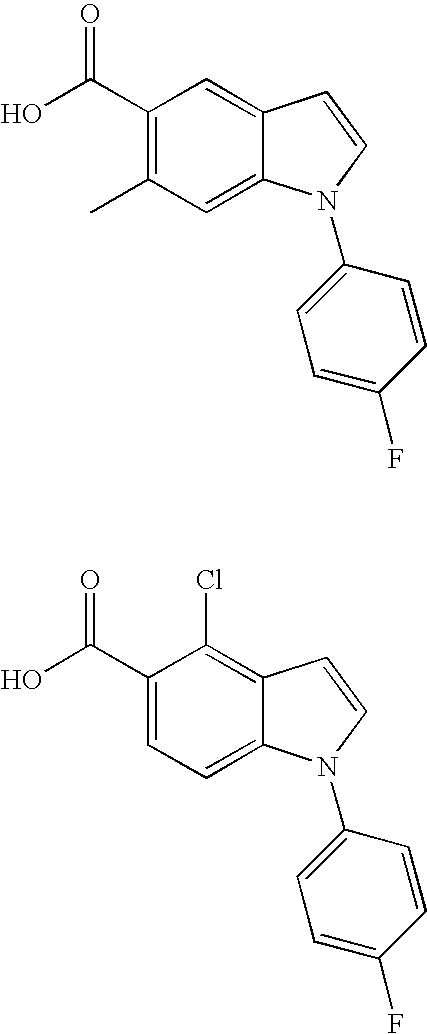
C1(C(O)=O)=C(C)C=C2C(=C1)C=CN2C1=CC=C(F)C=C1.C1(C(O)=O)=CC=C2C(=C1Cl)C=CN2C1=CC=C(F)C=C1
